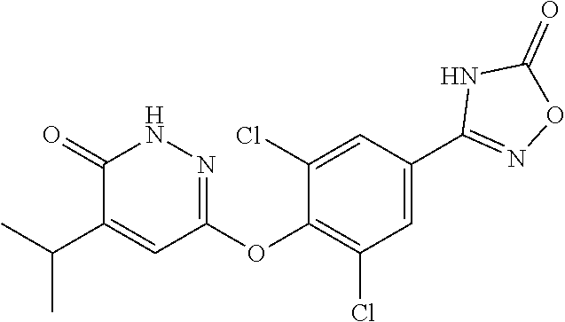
C1=C(C2=NOC(=O)N2)C=C(Cl)C(OC2=NNC(=O)C(C(C)C)=C2)=C1Cl
